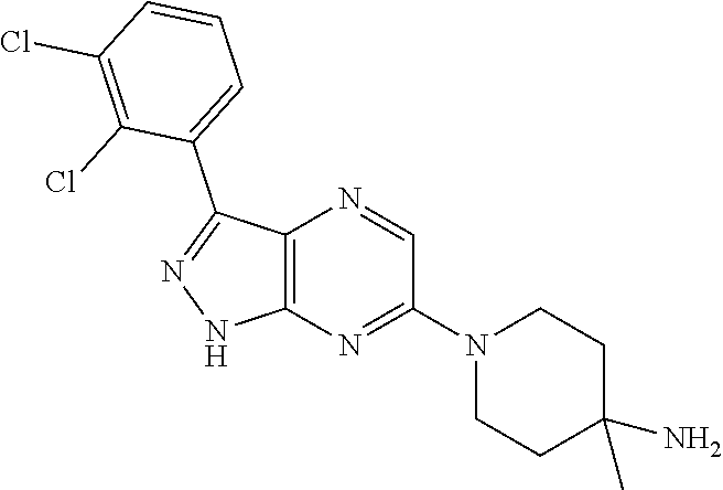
C12=C(N=C(N3CCC(N)(C)CC3)C=N1)NN=C2C1=CC=CC(Cl)=C1Cl
